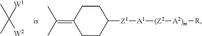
C1CC(=C(C)C)CCC1[Z1][A1][(Z2][A2)m][R].CC(C)([W1])[W2]
